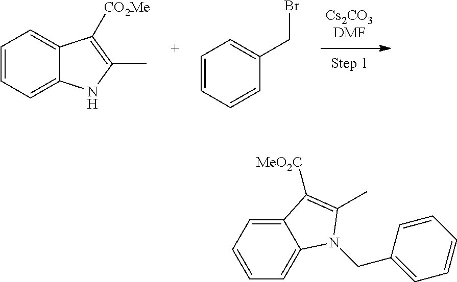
C1=CC=C2C(=C1)C([CO2Me])=C(C)N2.C1=CC=CC(CBr)=C1.C12=CC=CC=C1N(CC1=CC=CC=C1)C(C)=C2[MeO2C]
